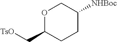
O1C(C[TsO])CCC([NHBoc])C1
